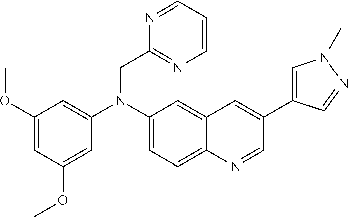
C1(OC)=CC(OC)=CC(N(C2=CC=C3C(=C2)C=C(C2=CN(C)N=C2)C=N3)CC2=NC=CC=N2)=C1
